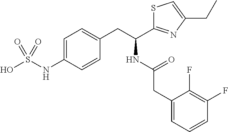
C1=C(NS(O)(=O)=O)C=CC(CC(NC(=O)CC2=CC=CC(F)=C2F)C2=NC(CC)=CS2)=C1
